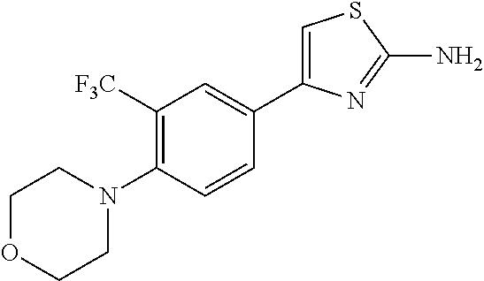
C1([F3C])=C(N2CCOCC2)C=CC(C2=CSC(N)=N2)=C1
